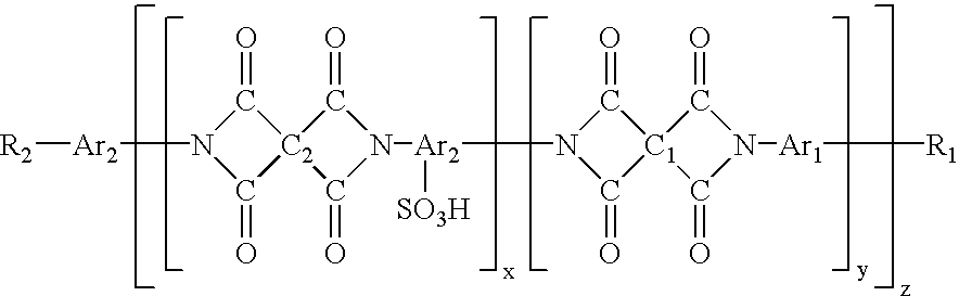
C1(=O)[C2]2(C(=O)N1[Ar2][R2])C(=O)N([Ar2]([SO3H])N1C(=O)[C1]3(C1=O)C(=O)N([Ar1][R1])C3=O)C2=O
